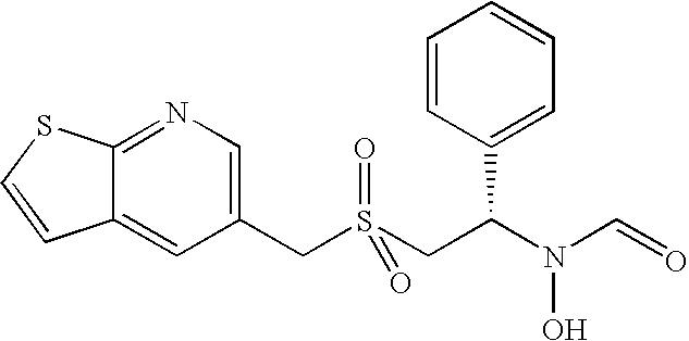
C(S(CC(N(C=O)O)C1=CC=CC=C1)(=O)=O)C1=CN=C2C(=C1)C=CS2
